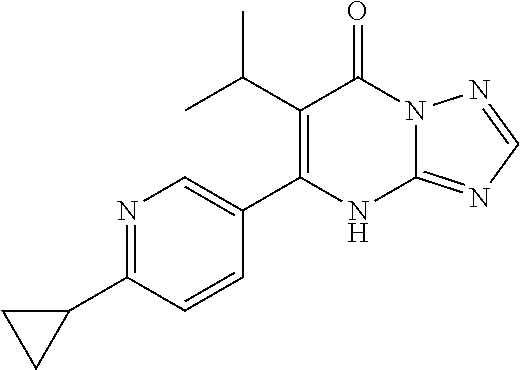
C1(C(C)C)=C(C2=CN=C(C3CC3)C=C2)NC2=NC=NN2C1=O
